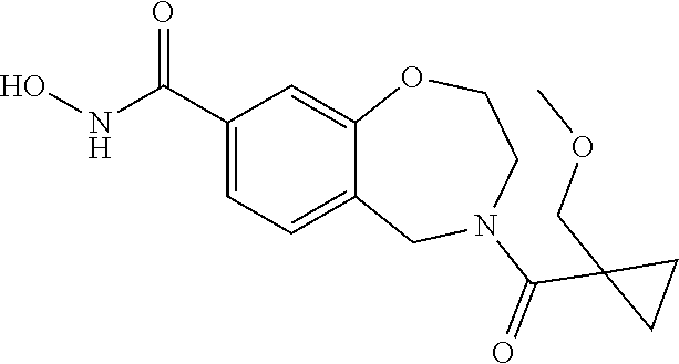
C1(C(NO)=O)=CC=C2C(=C1)OCCN(C(=O)C1(COC)CC1)C2
